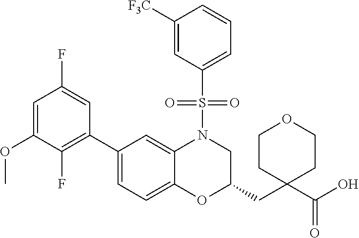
C1(C2=CC=C3C(=C2)N(S(C2=CC=CC([F3C])=C2)(=O)=O)CC(CC2(C(O)=O)CCOCC2)O3)=C(F)C(OC)=CC(F)=C1
